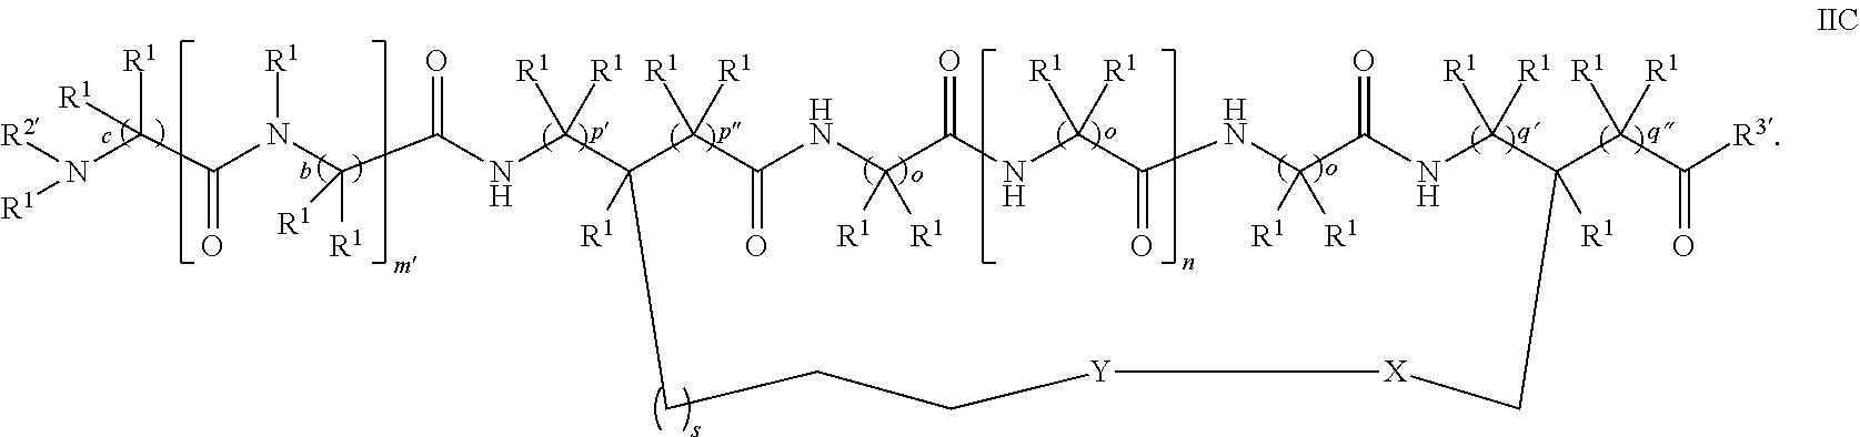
C(C(NC(C1([R1])C([R1])([R1])C(=O)NC([R1])([R1])C(=O)NC([R1])([R1])C(=O)NC([R1])([R1])C(=O)NC([R1])([R1])C(C(C([R3])=O)([R1])[R1])([R1])C[X][Y]CCC1)([R1])[R1])=O)(N(C(C(N([R2])[R1])([R1])[R1])=O)[R1])([R1])[R1]
